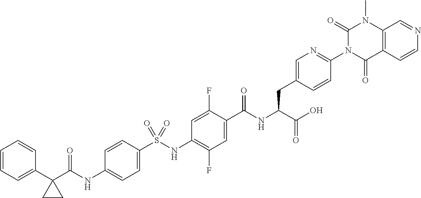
C1=C(S(NC2=C(F)C=C(C(NC(C(O)=O)CC3=CN=C(N4C(=O)C5=C(N(C)C4=O)C=NC=C5)C=C3)=O)C(F)=C2)(=O)=O)C=CC(NC(C2(C3=CC=CC=C3)CC2)=O)=C1
